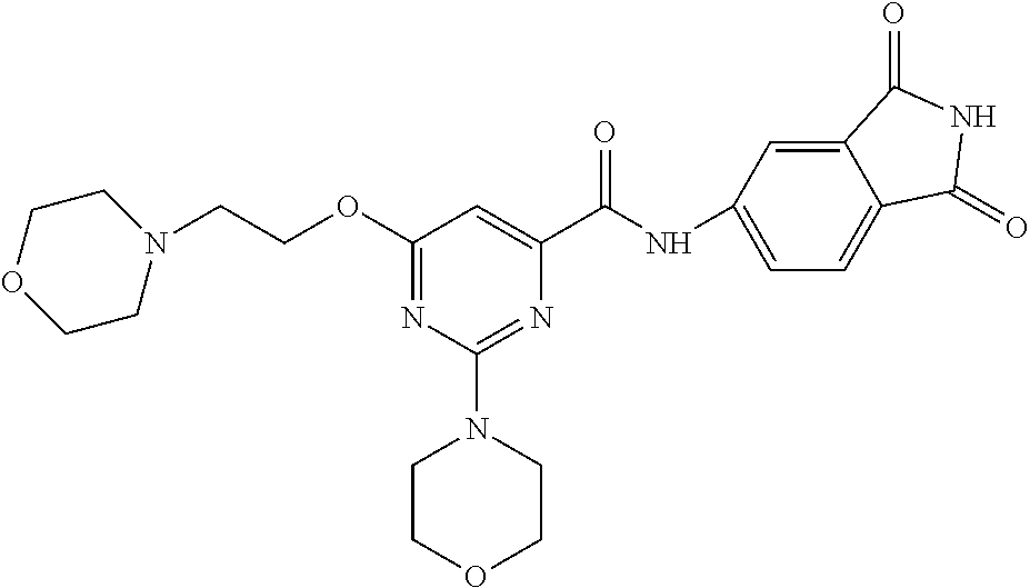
N(C(C1=CC(OCCN2CCOCC2)=NC(N2CCOCC2)=N1)=O)C1=CC=C2C(=C1)C(=O)NC2=O
